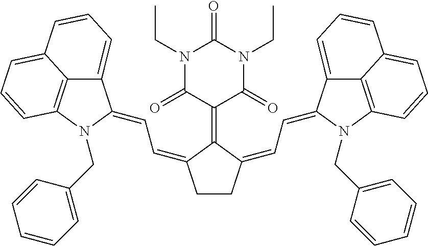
C1CC(=CC=C2C3=CC=CC4=CC=CC(=C34)N2CC2=CC=CC=C2)C(=C2C(=O)N(CC)C(=O)N(CC)C2=O)C1=CC=C1C2=CC=CC3=CC=CC(=C23)N1CC1=CC=CC=C1
